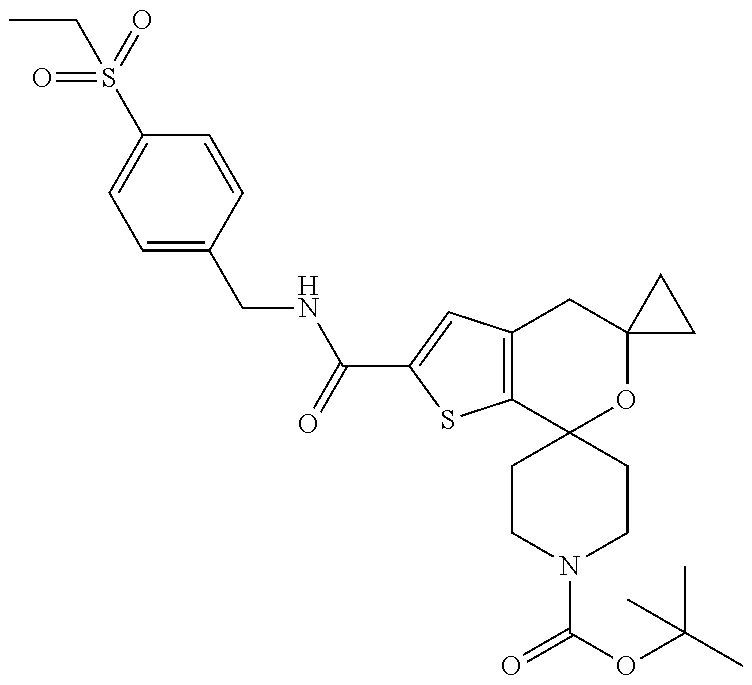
CCS(C1=CC=C(CNC(=O)C2=CC3=C(S2)C2(OC4(C3)CC4)CCN(C(OC(C)(C)C)=O)CC2)C=C1)(=O)=O
